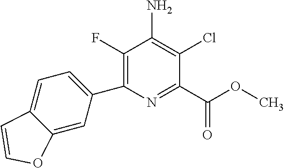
C1(F)=C(C2=CC=C3C(=C2)OC=C3)N=C(C(OC)=O)C(Cl)=C1N
